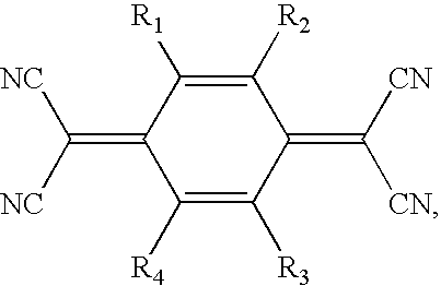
C1([R4])=C([R3])C(=C([CN])[CN])C([R2])=C([R1])C1=C([NC])[NC]
